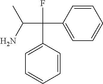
C1=CC(C(C(N)C)(F)C2=CC=CC=C2)=CC=C1
